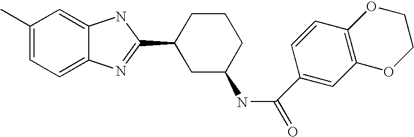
C1(C)=CC=C2C(=C1)NC(C1CC(NC(=O)C3=CC4=C(C=C3)OCCO4)CCC1)=N2
